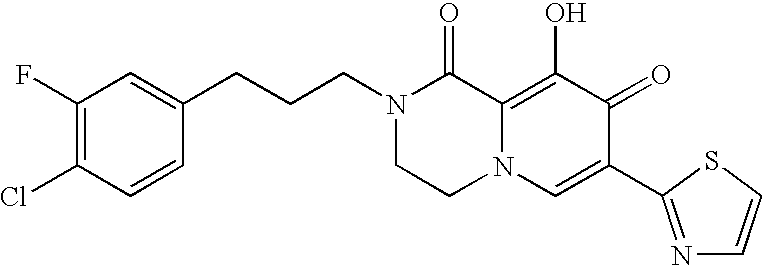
C1(F)=C(Cl)C=CC(CCCN2CCN3C(=C(O)C(=O)C(C4=NC=CS4)=C3)C2=O)=C1
